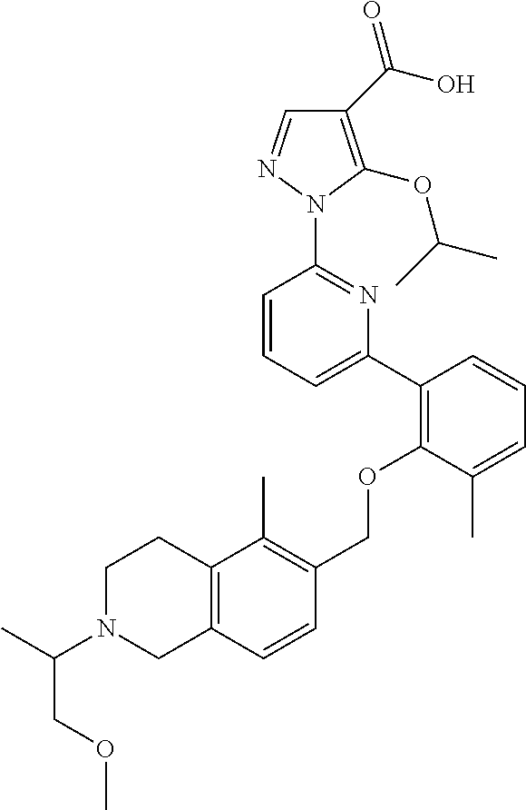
C1(C(O)=O)=C(OC(C)C)N(C2=NC(C3=C(OCC4=C(C)C5=C(C=C4)CN(C(C)COC)CC5)C(C)=CC=C3)=CC=C2)N=C1
